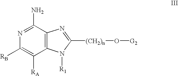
C12=C(C(N)=NC([RB])=C1[RA])N=C([(CH2)n]O[G2])N2[R1]
